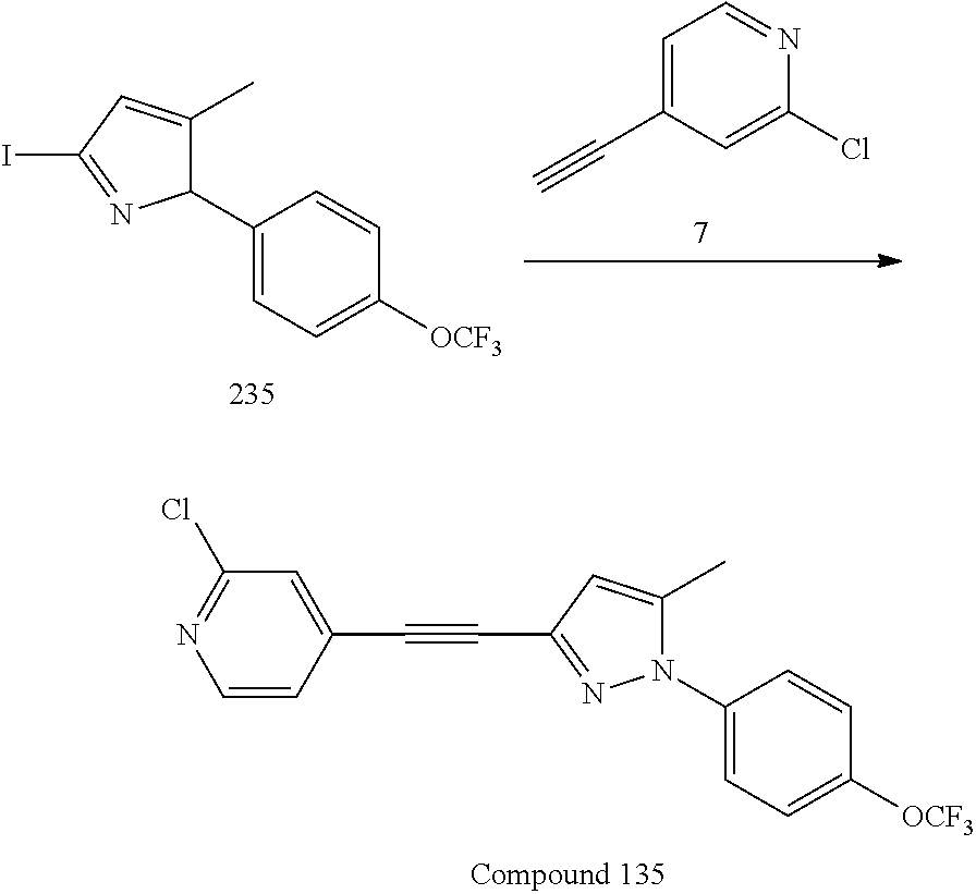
IC1=NC(C2=CC=C([OCF3])C=C2)C(C)=C1.C#CC1=CC=NC(Cl)=C1.C1(C#CC2=CC(Cl)=NC=C2)=NN(C2=CC=C([OCF3])C=C2)C(C)=C1
